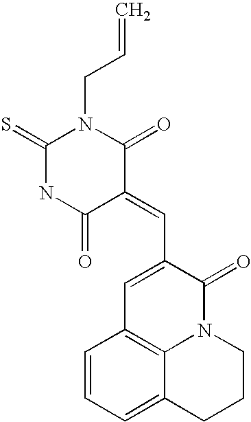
N1C(=O)C(=CC2=CC3=C4N(C2=O)CCCC4=CC=C3)C(=O)N(CC=C)C1=S
